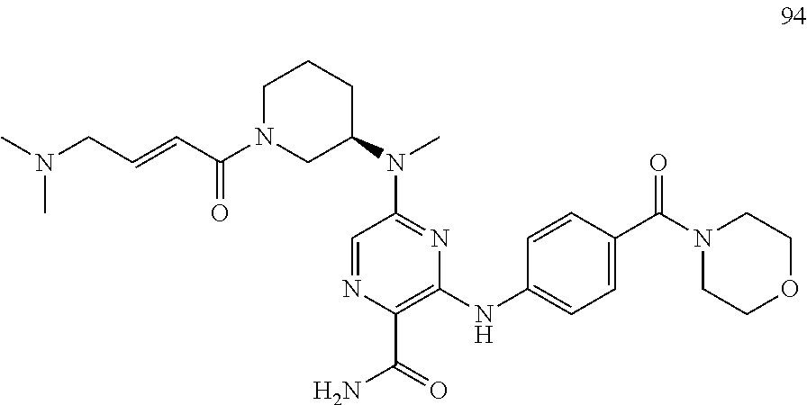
CN(CC=CC(N1CC(N(C)C2=NC(NC3=CC=C(C(=O)N4CCOCC4)C=C3)=C(C(N)=O)N=C2)CCC1)=O)C
